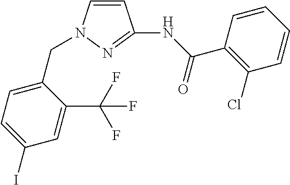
C1=CN(CC2=CC=C(I)C=C2C(F)(F)F)N=C1NC(C1=C(Cl)C=CC=C1)=O
